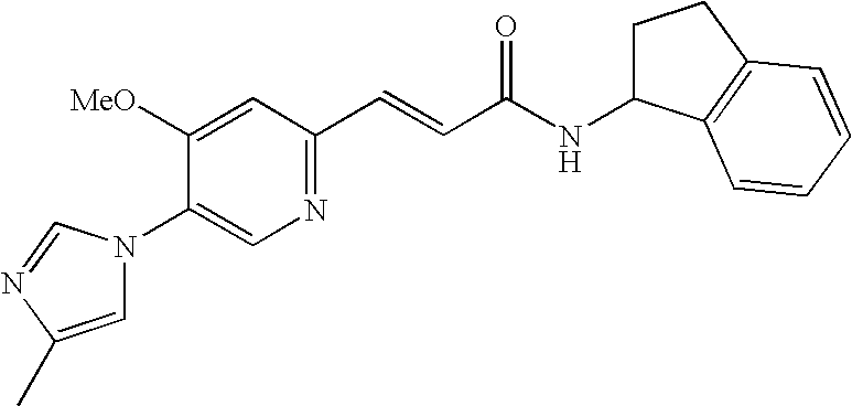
C1([OMe])=CC(C=CC(NC2CCC3=C2C=CC=C3)=O)=NC=C1N1C=C(C)N=C1
